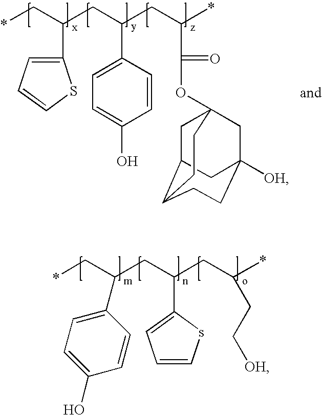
*CC(CC(CC(*)CC[OH])C1=CC=Cs1)C1=CC=C(O)C=C1.*CC(CC(CC(*)C(OC12CC3C(CCC([OH])(C1)C3)CC2)=O)C1=CC=C(O)C=C1)C1=CC=CS1
